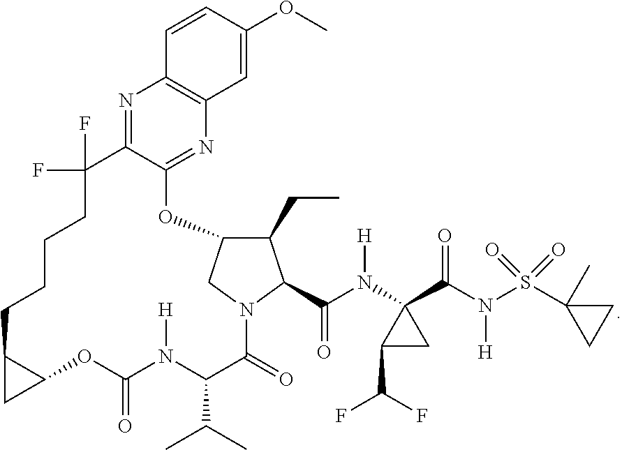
N1=C2C(=NC3=C1C=CC(OC)=C3)OC1C(CC)C(C(N(C3(C(N(S(C4(C)CC4)(=O)=O)[H])=O)C(C(F)F)C3)[H])=O)N(C(=O)C(C(C)C)N([H])C(=O)OC3C(CCCCC2(F)F)C3)C1
